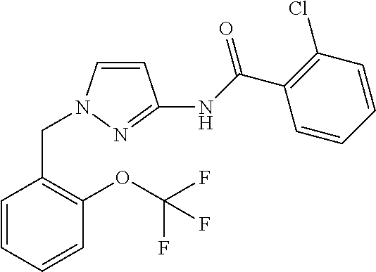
C1=CC=CC(CN2C=CC(NC(C3=C(Cl)C=CC=C3)=O)=N2)=C1OC(F)(F)F
